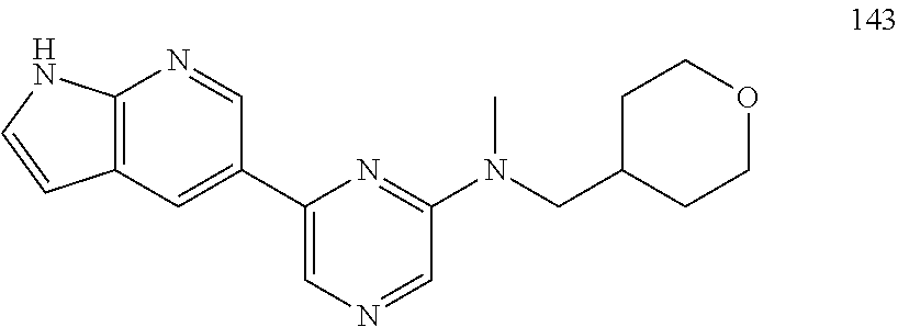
C12=C(NC=C1)N=CC(C1=CN=CC(N(CC3CCOCC3)C)=N1)=C2
